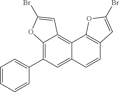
C12=C(C3=CC=CC=C3)C=C3C(=C1C=C(Br)O2)C1=C(C=C3)C=C(Br)O1
